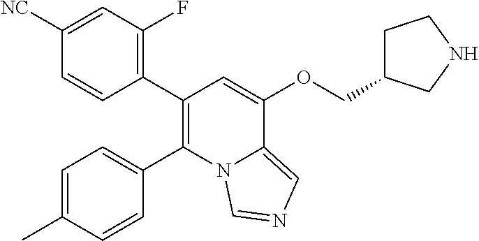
C1(C2=C(C3=CC=C(C)C=C3)N3C(=CN=C3)C(OCC3CCNC3)=C2)=C(F)C=C([NC])C=C1
